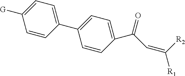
C1=C([G])C=CC(C2=CC=C(C(C=C([R1])[R2])=O)C=C2)=C1
